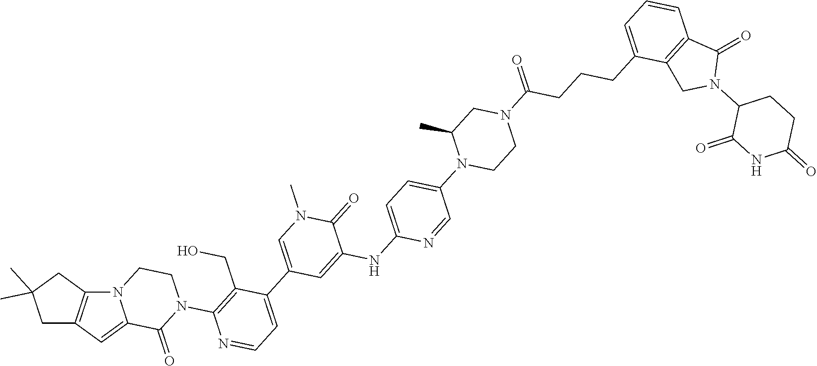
C1=CC2=C(C(CCCC(=O)N3CC(C)N(C4=CC=C(NC5=CC(C6=CC=NC(N7CCN8C9=C(C=C8C7=O)CC(C)(C)C9)=C6CO)=CN(C)C5=O)N=C4)CC3)=C1)CN(C1CCC(=O)NC1=O)C2=O
